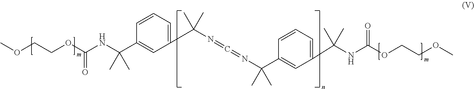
COCCOC(NC(C1=CC(C(N=C=NC(C)(C2=CC(C(NC(OCCOC)=O)(C)C)=CC=C2)C)(C)C)=CC=C1)(C)C)=O
